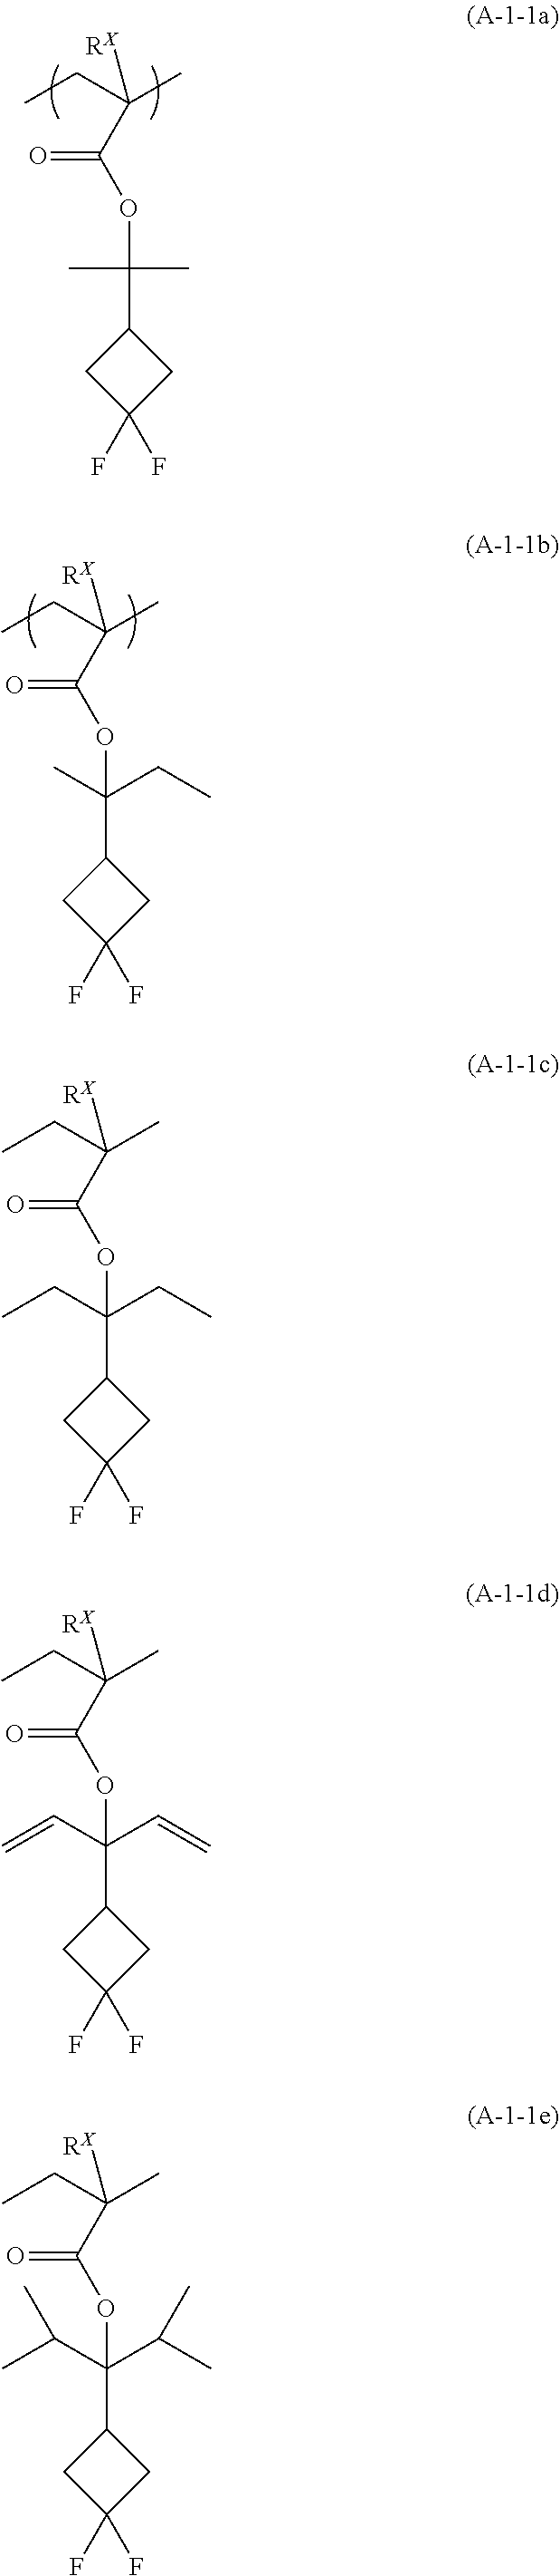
C1C(C(OC(C(C)(CC)[RX])=O)(C)C)CC1(F)F.C1C(C(OC(C(C)(CC)[RX])=O)(CC)C)CC1(F)F.C1C(C(OC(C(C)(CC)[RX])=O)(CC)CC)CC1(F)F.C1C(C(OC(C(C)(CC)[RX])=O)(C=C)C=C)CC1(F)F.C1C(C(OC(C(C)(CC)[RX])=O)(C(C)C)C(C)C)CC1(F)F
